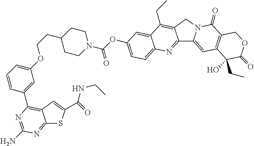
C12=NC(N)=NC(C3=CC(OCCC4CCN(C(OC5=CC=C6C(=C5)C(CC)=C5C(=N6)C6=CC7=C(C(=O)N6C5)COC(=O)C7(O)CC)=O)CC4)=CC=C3)=C1C=C(C(=O)NCC)S2
